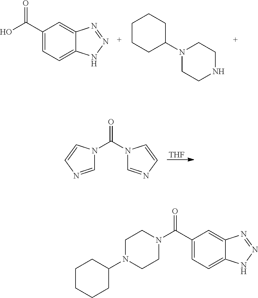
C1(C(O)=O)=CC=C2C(=C1)N=NN2.C1CCC(N2CCNCC2)CC1.[THF].C1=NC=CN1C(N1C=NC=C1)=O.C1(C(N2CCN(C3CCCCC3)CC2)=O)=CC=C2C(=C1)N=NN2
